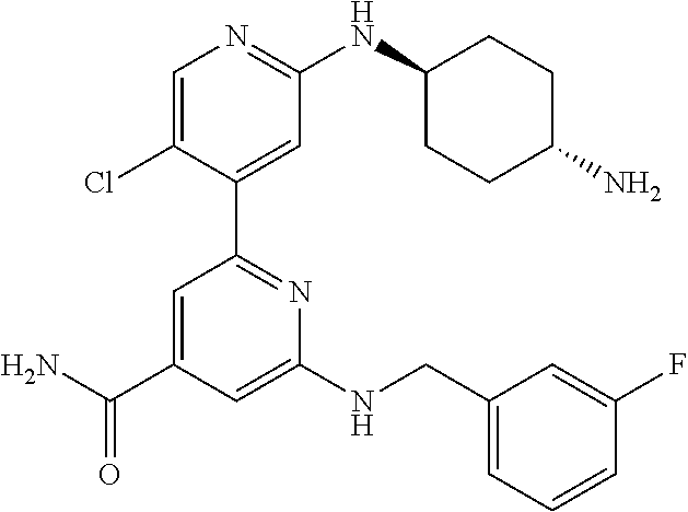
C1=C(Cl)C(C2=NC(NCC3=CC=CC(F)=C3)=CC(C(N)=O)=C2)=CC(NC2CCC(N)CC2)=N1
